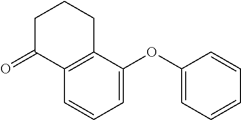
C1=C(OC2=CC=CC=C2)C2=C(C=C1)C(=O)CCC2
